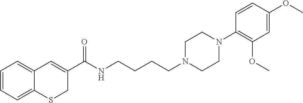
C1=CC=C2C(=C1)C=C(C(NCCCCN1CCN(C3=C(OC)C=C(OC)C=C3)CC1)=O)CS2
